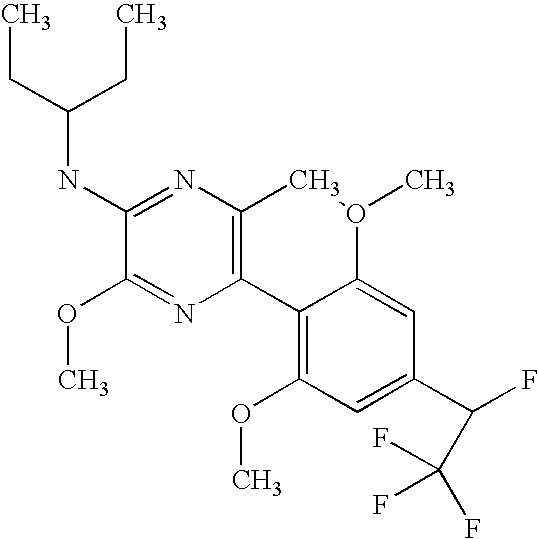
CCC(NC1=NC2=C(N=C1OC)C1=C(OC)C=C(C(F)C(F)(F)F)C=C1O(C)C2)CC
